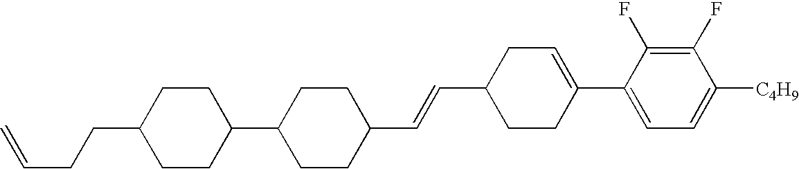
C1(F)=C(F)C(C2=CCC(C=CC3CCC(C4CCC(CCC=C)CC4)CC3)CC2)=CC=C1[C4H9]
